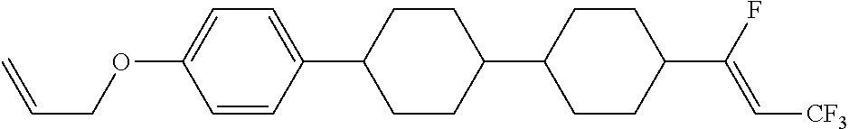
C1=CC(C2CCC(C3CCC(C(F)=C[CF3])CC3)CC2)=CC=C1OCC=C
